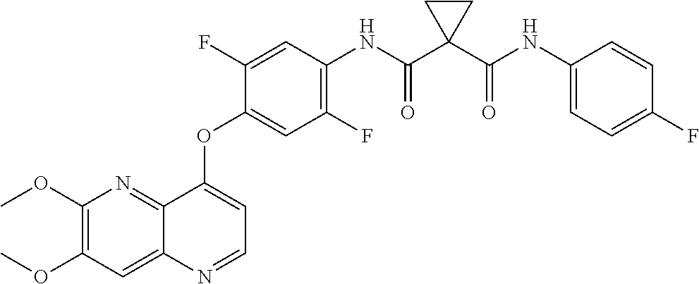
C12=NC(OC)=C(OC)C=C1N=CC=C2OC1=CC(F)=C(NC(C2(C(NC3=CC=C(F)C=C3)=O)CC2)=O)C=C1F
